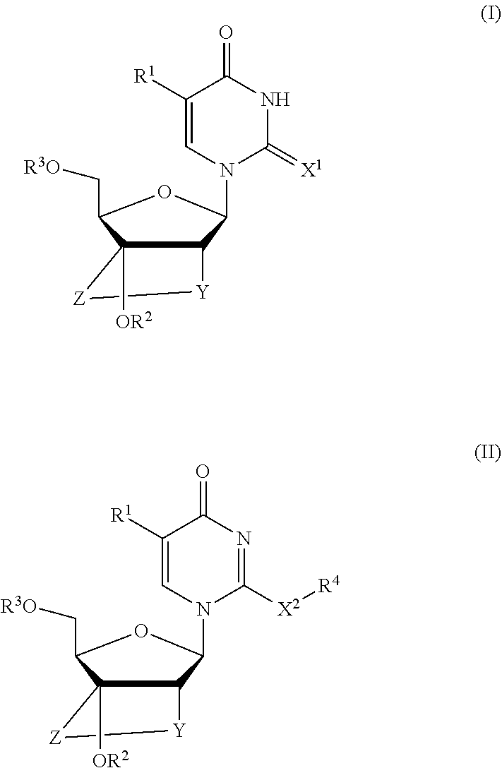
C1([R1])=CN(C2C3[Y][Z]C3([OR2])C(C[R3O])O2)C(=[X1])NC1=O.C1([R1])=CN(C2C3[Y][Z]C3([OR2])C(C[R3O])O2)C([X2][R4])=NC1=O
